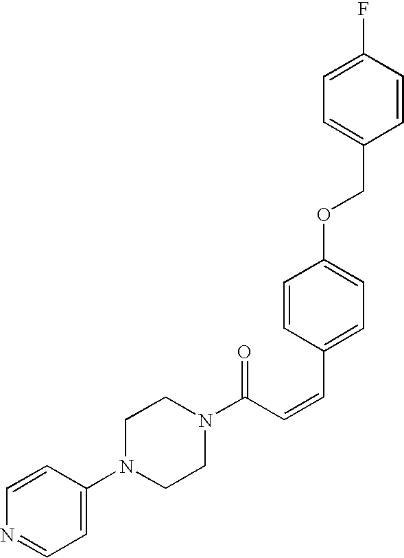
C(C=CC1=CC=C(OCC2=CC=C(F)C=C2)C=C1)(=O)N1CCN(C2=CC=NC=C2)CC1
